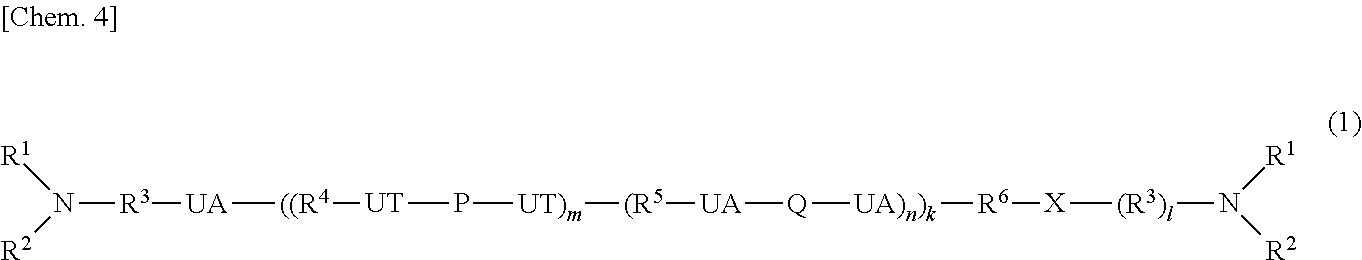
N([R3][UA][((R4][UT]P[UT)m][(R5][UA][Q][UA)n)k][R6][X][(R3)l]N([R1])[R2])([R2])[R1]
